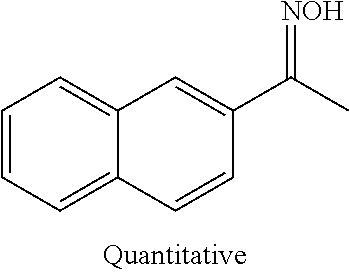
C1=CC=C2C(=C1)C=C(C(C)=[NOH])C=C2
